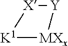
[K1]1[MXx][Y][X]1
